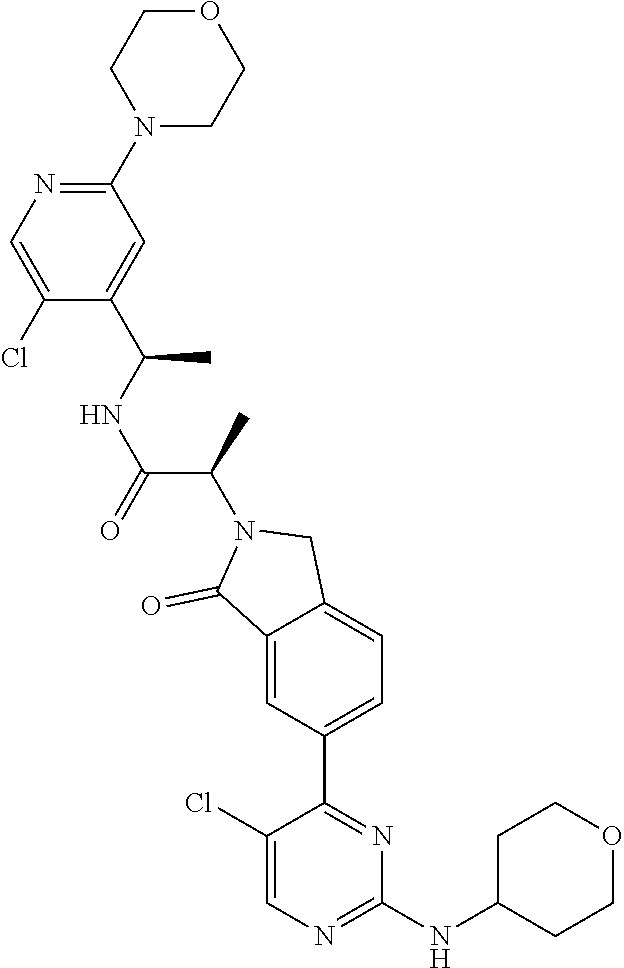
C1(NC2CCOCC2)=NC=C(Cl)C(C2=CC=C3C(=C2)C(=O)N(C(C)C(NC(C)C2=CC(N4CCOCC4)=NC=C2Cl)=O)C3)=N1
